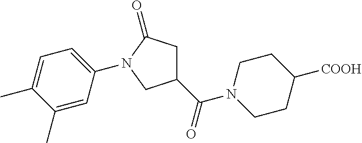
C1(C(=O)N2CCC([COOH])CC2)CC(=O)N(C2=CC=C(C)C(C)=C2)C1
